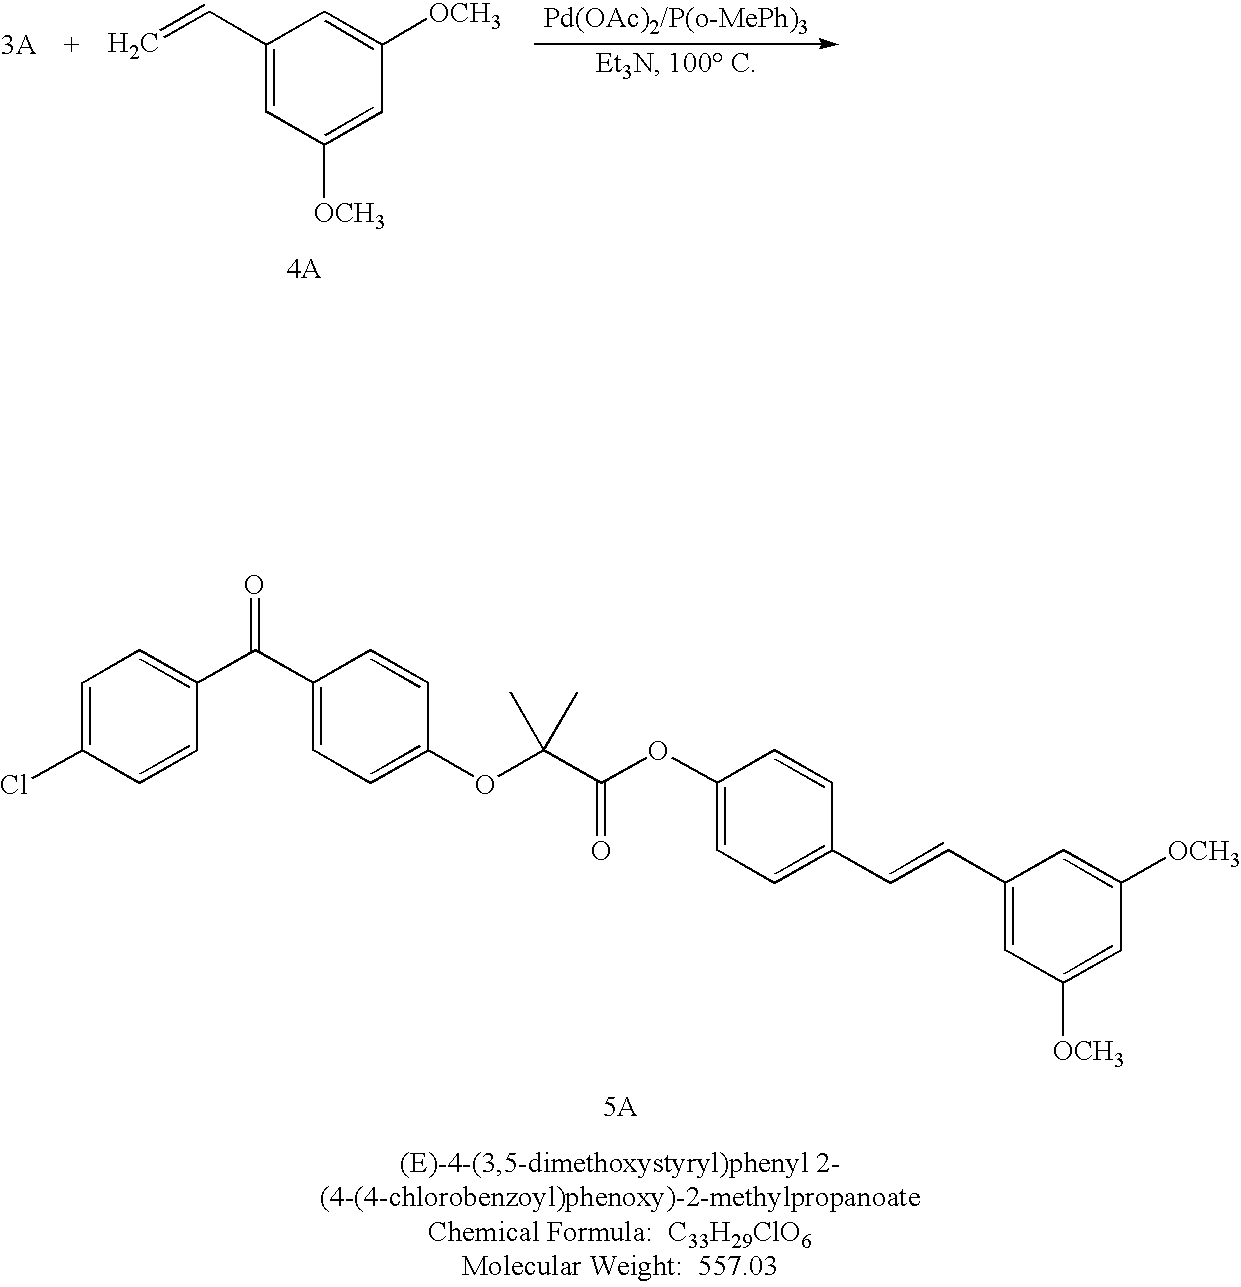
C1=C(Cl)C=CC(C(C2=CC=C(OC(C(OC3=CC=C(C=CC4=CC([OCH3])=CC([OCH3])=C4)C=C3)=O)(C)C)C=C2)=O)=C1.C=CC1=CC([OCH3])=CC([OCH3])=C1
